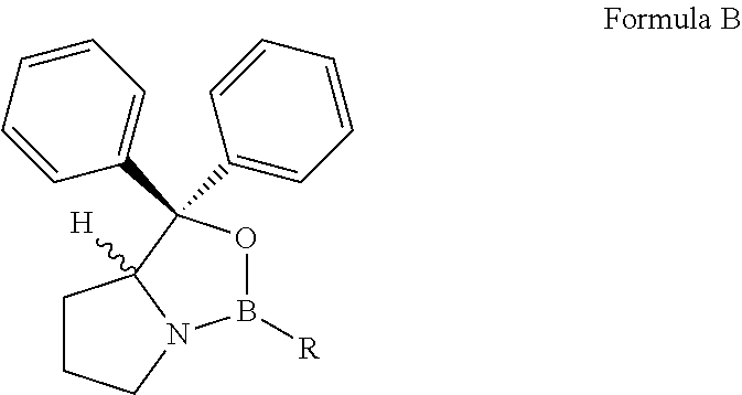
C1CCN2C1([H])C(C1=CC=CC=C1)(C1=CC=CC=C1)OB2[R]
